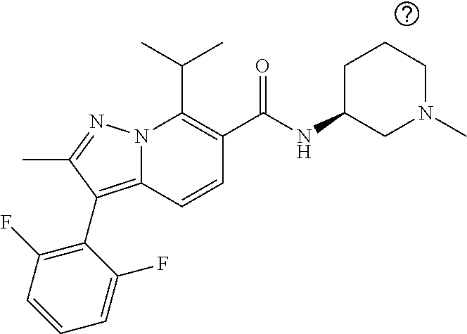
CC(C)C1=C(C(NC2CN(C)CCC2)=O)C=CC2=C(C3=C(F)C=CC=C3F)C(C)=NN12
